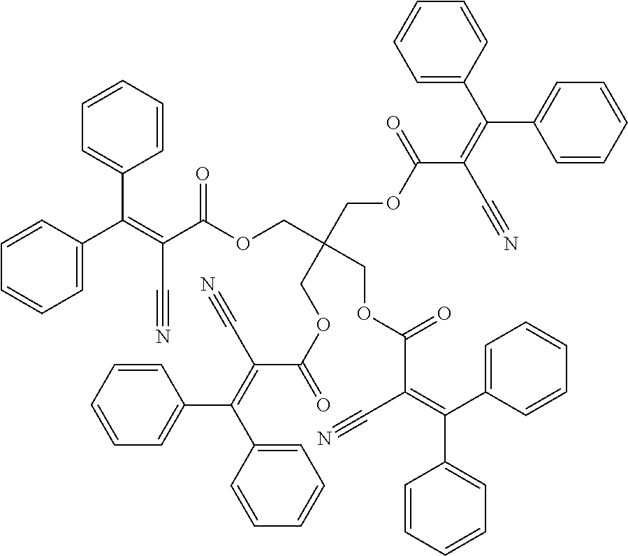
C1=C(C(=C(C(OCC(COC(C(=C(C2=CC=CC=C2)C2=CC=CC=C2)C#N)=O)(COC(=O)C(=C(C2=CC=CC=C2)C2=CC=CC=C2)C#N)COC(C(=C(C2=CC=CC=C2)C2=CC=CC=C2)C#N)=O)=O)C#N)C2=CC=CC=C2)C=CC=C1
